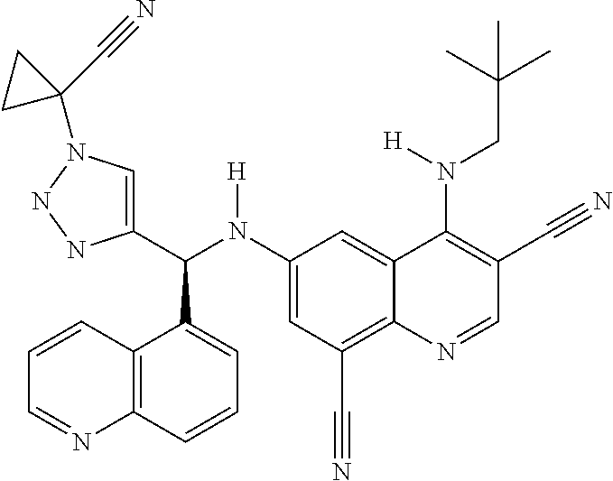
C1(N(C(C2=CN(C3(C#N)CC3)NN2)C2=CC=CC3=C2C=CC=N3)[H])=CC(C#N)=C2C(=C1)C(N(CC(C)(C)C)[H])=C(C#N)C=N2
